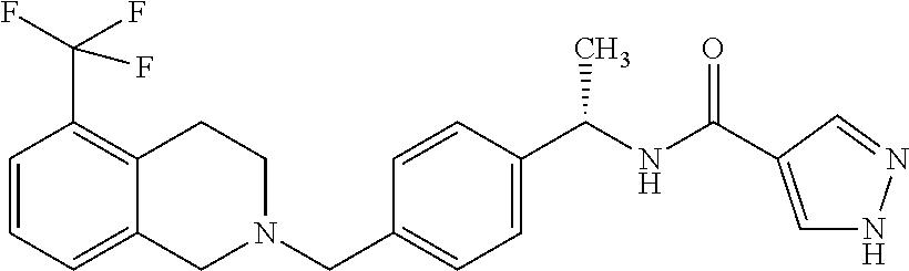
C1=CC=C2C(=C1C(F)(F)F)CCN(CC1=CC=C(C(NC(=O)C3=CNN=C3)C)C=C1)C2
